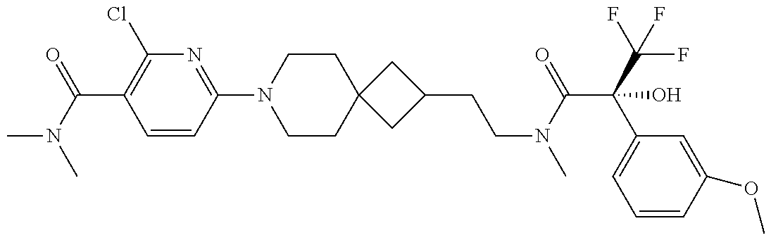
CN(C(=O)C1=C(Cl)N=C(N2CCC3(CC2)CC(CCN(C)C(=O)C(C2=CC=CC(OC)=C2)(C(F)(F)F)O)C3)C=C1)C
